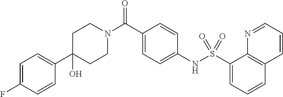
C1(O)(C2=CC=C(F)C=C2)CCN(C(C2=CC=C(NS(C3=CC=CC4=C3N=CC=C4)(=O)=O)C=C2)=O)CC1
